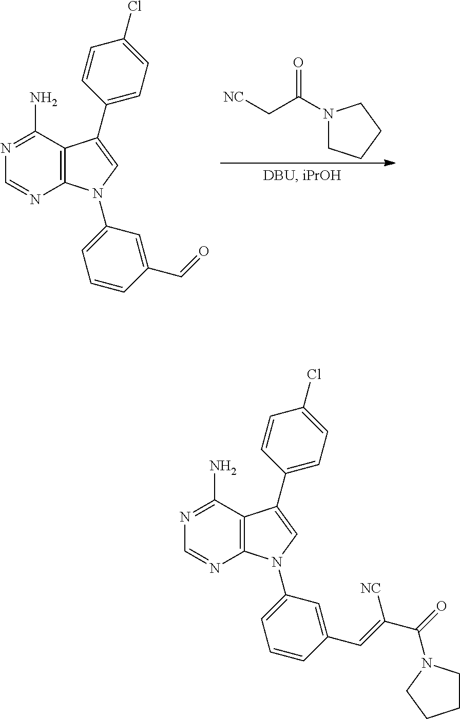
C12=C(N(C3=CC=CC(C=O)=C3)C=C1C1=CC=C(Cl)C=C1)N=CN=C2N.[NC]CC(N1CCCC1)=O.C12=C(N(C3=CC=CC(C=C(C(=O)N4CCCC4)[NC])=C3)C=C1C1=CC=C(Cl)C=C1)N=CN=C2N
